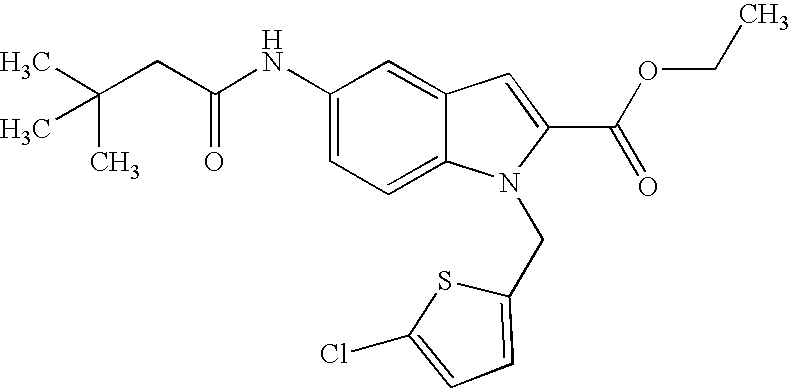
C1(NC(CC(C)(C)C)=O)=CC=C2C(=C1)C=C(C(OCC)=O)N2CC1=CC=C(Cl)S1
